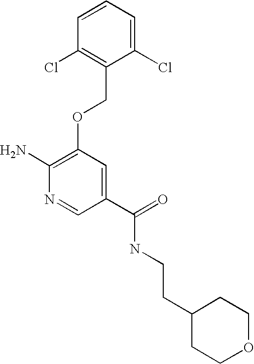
C1(Cl)=CC=CC(Cl)=C1COC1=C(N)N=CC(C(=O)NCCC2CCOCC2)=C1
